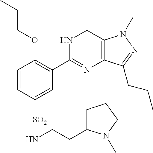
C1=CC([SO2]NCCC2CCCN2C)=CC(C2=NC3=C(CN2)N(C)N=C3CCC)=C1OCCC
